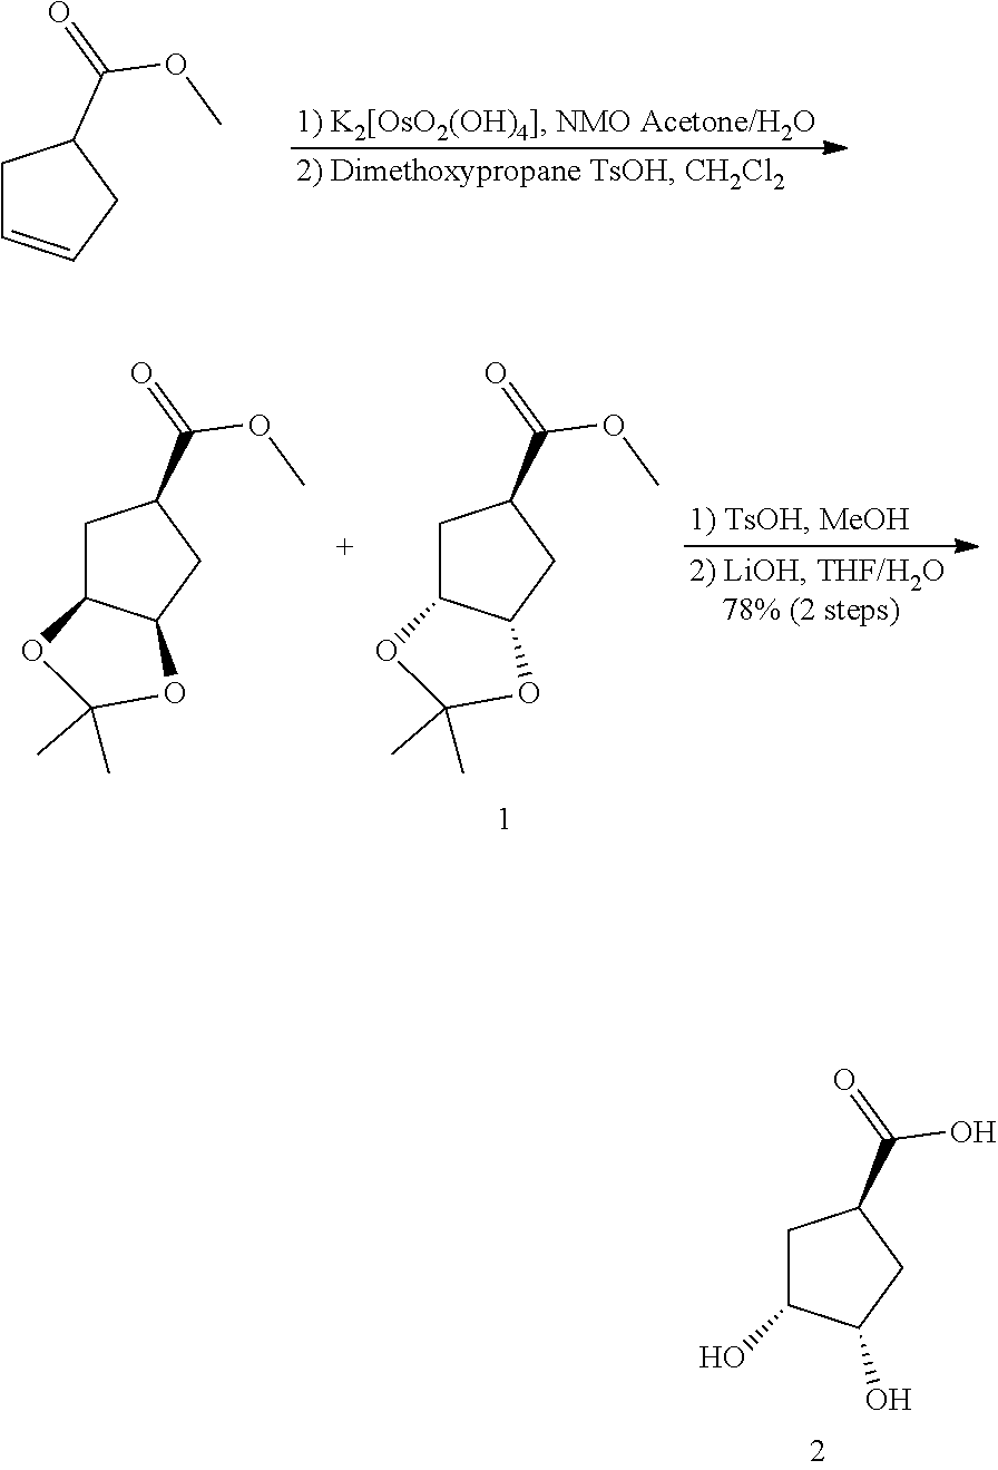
C1C(O)C(O)CC1C(O)=O.C1C=CCC1C(OC)=O.C1C2C(CC1C(OC)=O)OC(C)(C)O2.C1C2C(CC1C(OC)=O)OC(C)(C)O2
